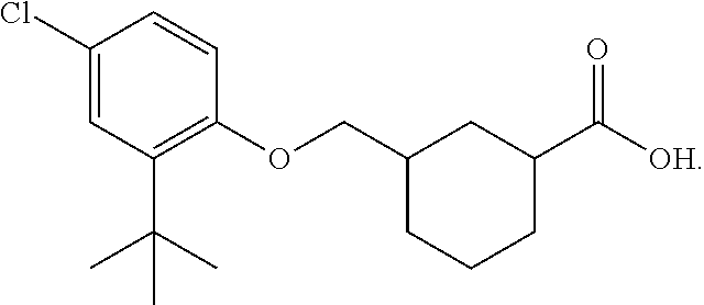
C1(Cl)=CC(C(C)(C)C)=C(OCC2CCCC(C([OH])=O)C2)C=C1
